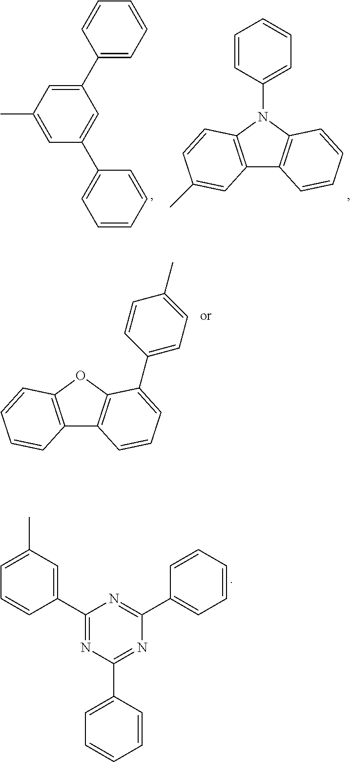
C1(C2=CC=CC=C2)=CC(C)=CC(C2=CC=CC=C2)=C1.C12=C(N(C3=CC=CC=C3)C3=C1C=CC=C3)C=CC(C)=C2.C12=C(OC3=C1C=CC=C3C1=CC=C(C)C=C1)C=CC=C2.C1(C)=CC=CC(C2=NC(C3=CC=CC=C3)=NC(C3=CC=CC=C3)=N2)=C1
